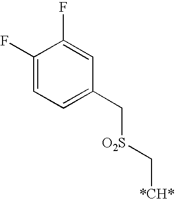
C1(F)=CC=C(C[O2S]C[*CH*])C=C1F
